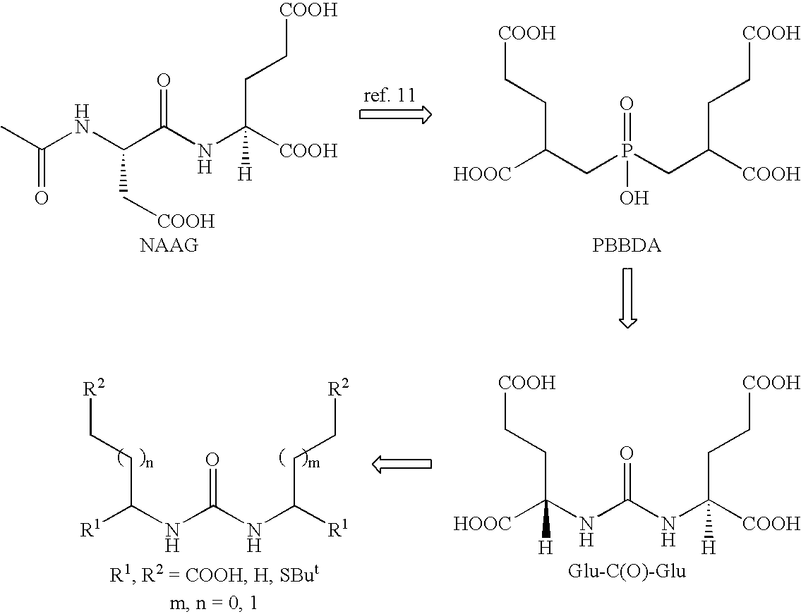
C(CC([COOH])(NC(C(NC(C)=O)C[COOH])=O)[H])[COOH].C(CC([COOH])CP(CC([HOOC])CC[COOH])(=O)O)[COOH].C(CC([R1])NC(NC(CC[R2])[R1])=O)[R2].C(CC([COOH])(NC(NC(CC[COOH])([HOOC])[H])=O)[H])[COOH]
